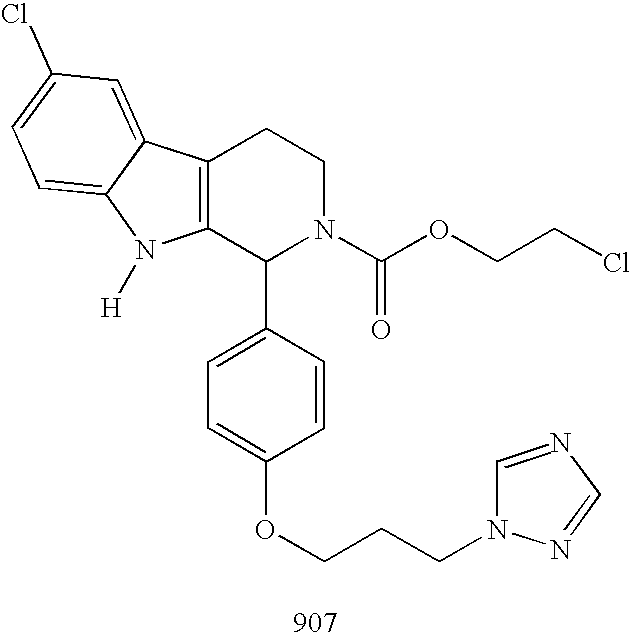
C12=C(C(C3=CC=C(OCCCN4C=NC=N4)C=C3)N(C(OCCCl)=O)CC1)N([H])C1=CC=C(Cl)C=C21
